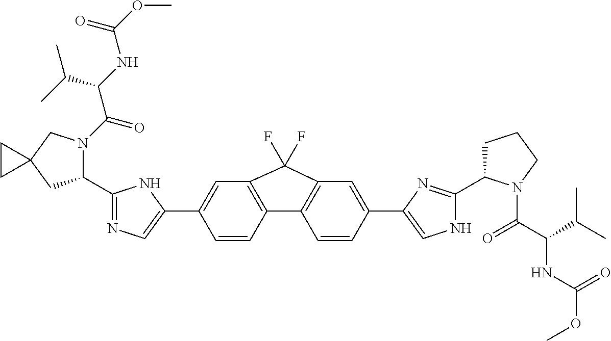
C1(C2=NC=C(C3=CC4=C(C=C3)C3=C(C=C(C5=CNC(C6CCCN6C(C(C(C)C)NC(OC)=O)=O)=N5)C=C3)C4(F)F)N2)N(C(C(C(C)C)NC(=O)OC)=O)CC2(C1)CC2
